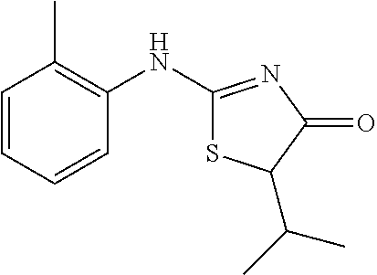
C1=CC=CC(NC2=NC(=O)C(C(C)C)S2)=C1C
